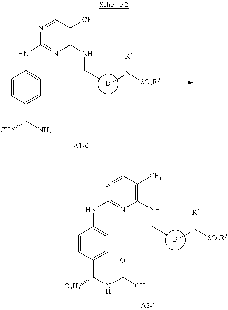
C1=CC(C([C3H3])NC(=O)C)=CC=C1NC1=NC(NCC)=C([CF3])C=N1.B.CN([R4])[SO2R5].C1=CC(C(C)N)=CC=C1NC1=NC(NCC)=C([CF3])C=N1.B.CN([R4])[SO2R5]
